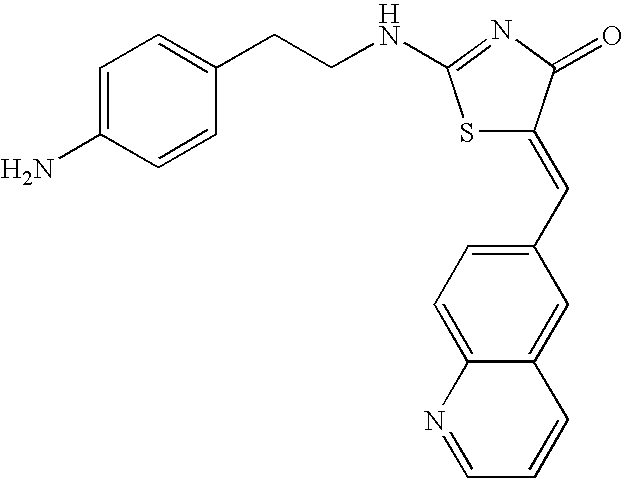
S1C(=CC2=CC=C3C(=C2)C=CC=N3)C(=O)N=C1NCCC1=CC=C(N)C=C1
